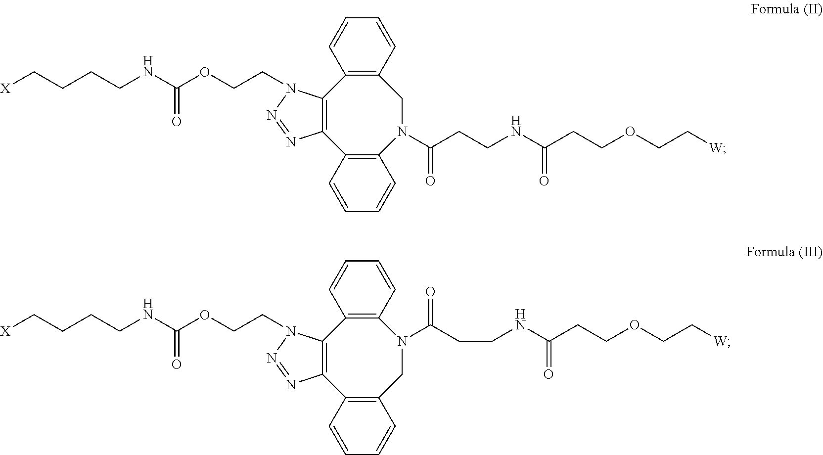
C1=CC2=C(C=C1)CN(C(CCNC(CCOCC[W])=O)=O)C1=C(C3=C2N(CCOC(NCCCC[X])=O)N=N3)C=CC=C1.C1=CC2=C(C=C1)N(C(CCNC(CCOCC[W])=O)=O)CC1=C(C3=C2N(CCOC(NCCCC[X])=O)N=N3)C=CC=C1
